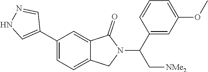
C1(C2=CNN=C2)=CC=C2C(=C1)C(=O)N(C(C1=CC(OC)=CC=C1)C[NMe2])C2
